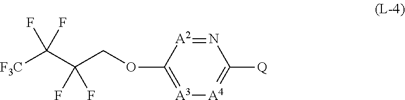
FC(C(COC1=[A3][A4]=C([Q])N=[A2]1)(F)F)([F3C])F
